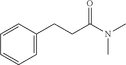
C1=CC(CCC(N(C)C)=O)=CC=C1
